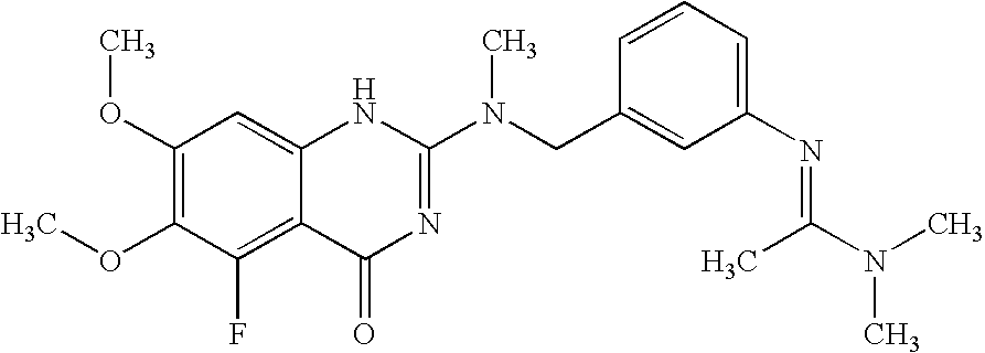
C1(OC)=C(OC)C(F)=C2C(=C1)NC(N(CC1=CC(N=C(N(C)C)C)=CC=C1)C)=NC2=O
